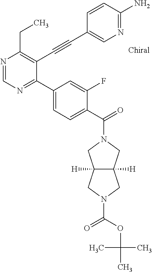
N1=CN=C(C2=CC=C(C(=O)N3CC4([H])C([H])(C3)CN(C(OC(C)(C)C)=O)C4)C(F)=C2)C(C#CC2=CN=C(N)C=C2)=C1CC
